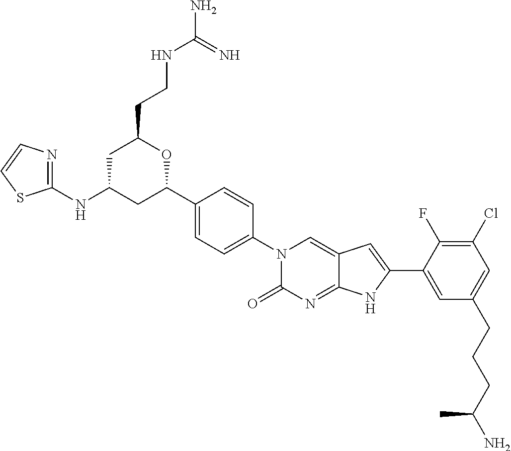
C1(NC2CC(C3=CC=C(N4C(=O)N=C5C(=C4)C=C(C4=CC(CCCC(N)C)=CC(Cl)=C4F)N5)C=C3)OC(CCNC(N)=N)C2)=NC=CS1
